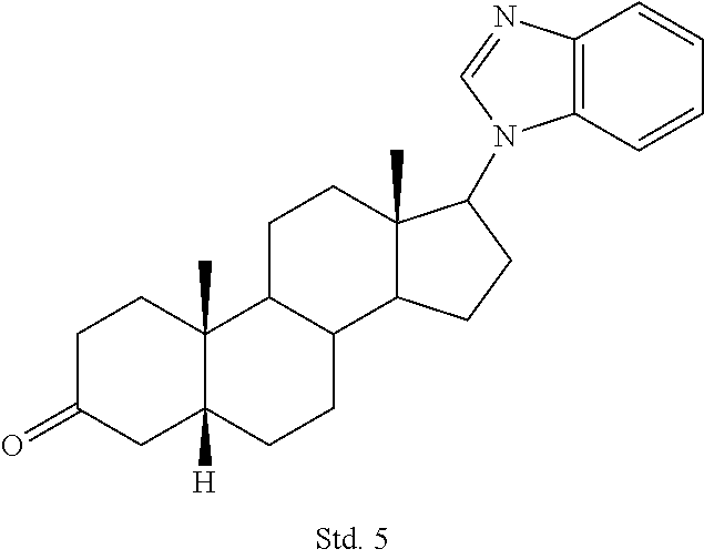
C1C(=O)CC2([H])C(C)(C1)C1C(CC2)C2C(C)(CC1)C(N1C3=C(N=C1)C=CC=C3)CC2
